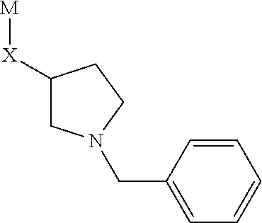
C1([X][M])CN(CC2=CC=CC=C2)CC1
